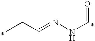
C(=NNC=O)CC
